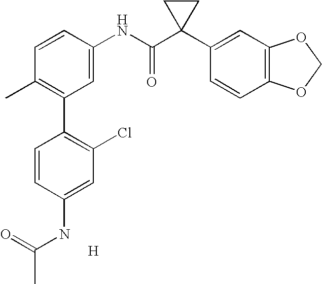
C1=CC(NC(C2(C3=CC4=C(C=C3)OCO4)CC2)=O)=CC(C2=C(Cl)C=C(NC(=O)C)C=C2)=C1C.[H]
